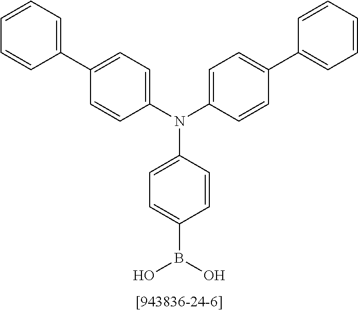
C1=CC(N(C2=CC=C(C3=CC=CC=C3)C=C2)C2=CC=C(C3=CC=CC=C3)C=C2)=CC=C1B(O)O
